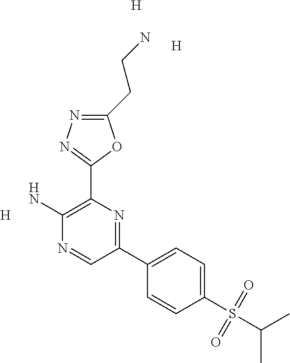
[H].C1(CCN)=NN=C(C2=C(N)N=CC(C3=CC=C(S(C(C)C)(=O)=O)C=C3)=N2)O1.[H].[H]
